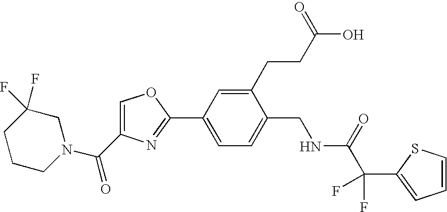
C1CCN(C(C2=COC(C3=CC=C(CNC(=O)C(F)(F)C4=CC=CS4)C(CCC(=O)O)=C3)=N2)=O)CC1(F)F
